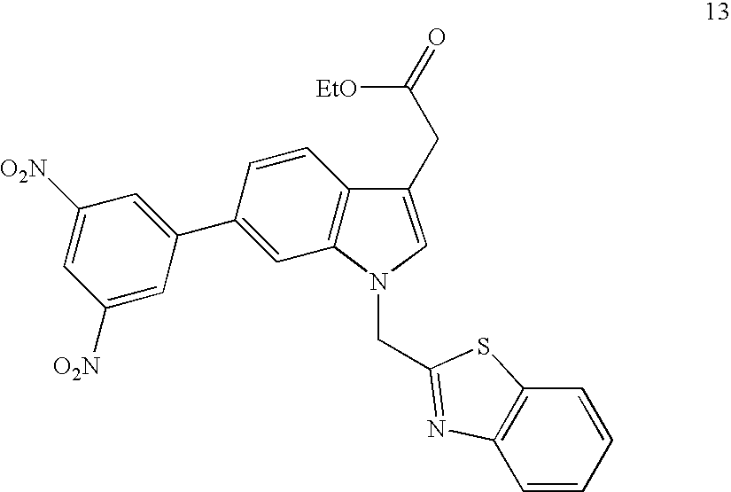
C1([O2N])=CC(C2=CC3=C(C=C2)C(CC(=O)[EtO])=CN3CC2=NC3=C(C=CC=C3)S2)=CC([O2N])=C1
